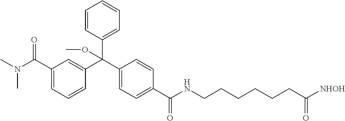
C1(C(C2=CC(C(N(C)C)=O)=CC=C2)(C2=CC=CC=C2)OC)=CC=C(C(=O)NCCCCCCC([NHOH])=O)C=C1
